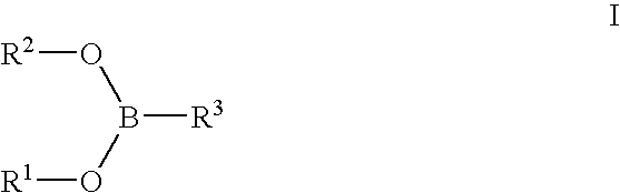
[R1]OB(O[R2])[R3]
